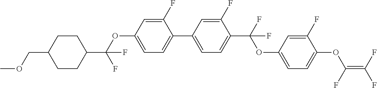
C1(C2=CC=C(OC(C3CCC(COC)CC3)(F)F)C=C2F)=CC=C(C(F)(OC2=CC=C(OC(=C(F)F)F)C(F)=C2)F)C(F)=C1
